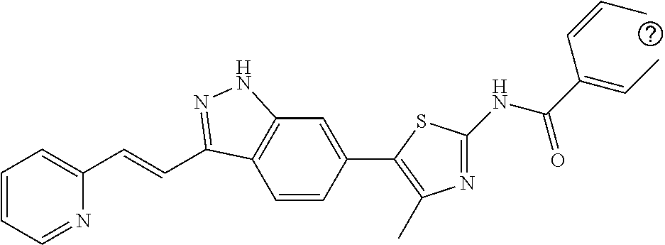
C1=CC=NC(C=CC2=NNC3=C2C=CC(C2=C(C)N=C(NC(C(=CC)C=CC)=O)S2)=C3)=C1
